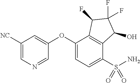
C1([NC])=CN=CC(OC2=CC=C(S(N)(=O)=O)C3=C2C(F)C(F)(F)C3O)=C1
